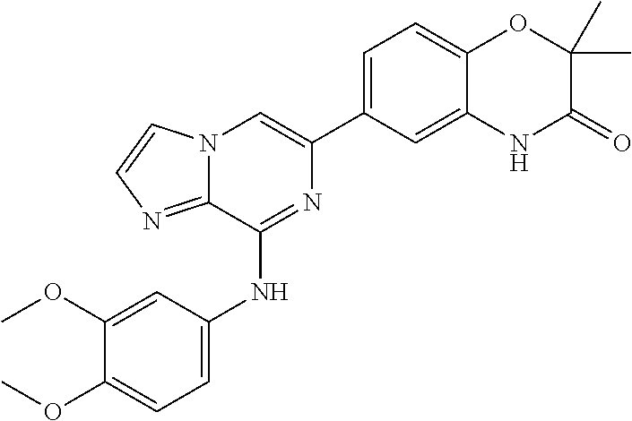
C12=CC(C3=CN4C(=NC=C4)C(NC4=CC=C(OC)C(OC)=C4)=N3)=CC=C1OC(C)(C)C(=O)N2
